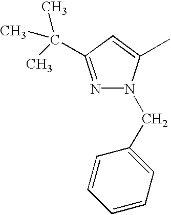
N1=C(C(C)(C)C)C=C(C)N1CC1=CC=CC=C1
